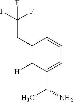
C1(CC(F)(F)F)=C([H])C(C(N)C)=CC=C1
